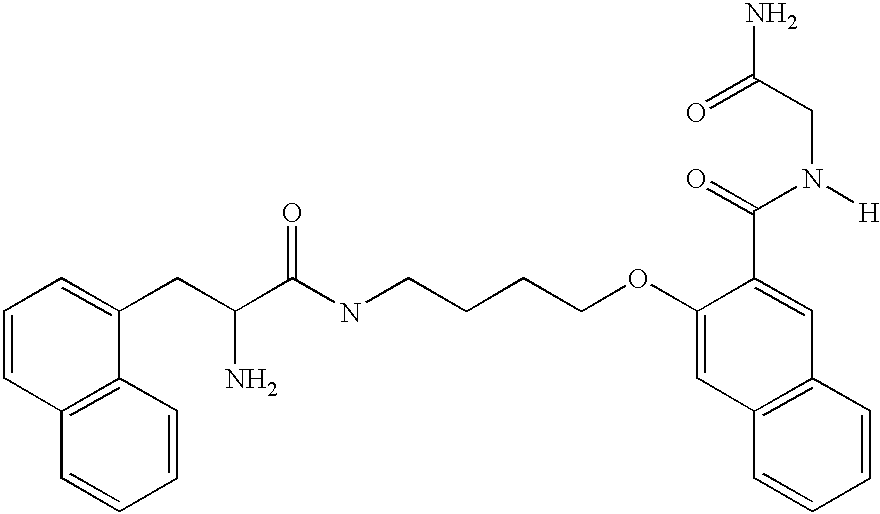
C1=CC2=C(C(CC(C(NCCCCOC3=CC4=C(C=C3C(=O)N([H])CC(N)=O)C=CC=C4)=O)N)=C1)C=CC=C2
